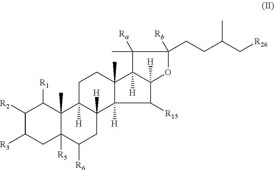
C1([R2])C([R3])CC2([R5])C(C)(C1[R1])C1([H])C([H])(CC2[R6])C2([H])C([R15])C3([H])C([H])(C2(C)CC1)C(C)([Ra])C(CCC(C[R26])C)([Rb])O3
